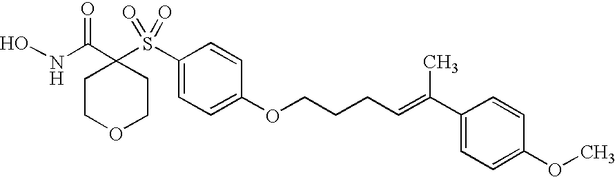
N(C(=O)C1(S(=O)(=O)C2=CC=C(OCCCC=C(C)C3=CC=C(OC)C=C3)C=C2)CCOCC1)O
